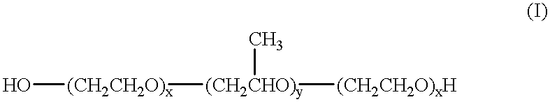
O[(CH2CH2O)x][(CH2CHO)y]([(CH2CH2O)xH])C
